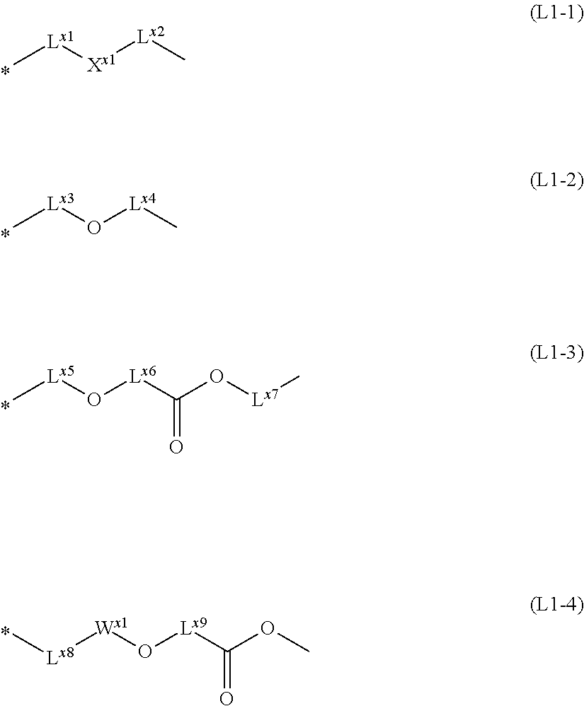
C[Lx1][Xx1][Lx2]C.C[Lx3]O[Lx4]C.C[Lx5]O[Lx6]C(O[Lx7]C)=O.C[Lx8][Wx1]O[Lx9]C(OC)=O
